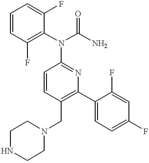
C1=CC(N(C2=C(F)C=CC=C2F)C(N)=O)=NC(C2=CC=C(F)C=C2F)=C1CN1CCNCC1
